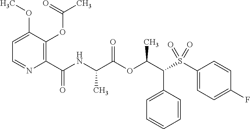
C1=C(C(C(OC(C(NC(C2=C(OC(C)=O)C(OC)=CC=N2)=O)C)=O)C)S(C2=CC=C(F)C=C2)(=O)=O)C=CC=C1
